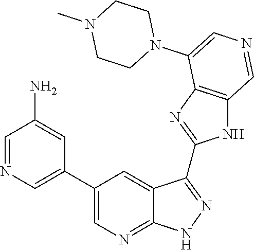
C1=NC=C(C2=CN=C3C(=C2)C(C2=NC4=C(N2)C=NC=C4N2CCN(C)CC2)=NN3)C=C1N
